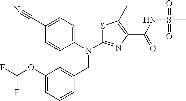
C1(C#N)=CC=C(N(C2=NC(C(NS(C)(=O)=O)=O)=C(C)S2)CC2=CC(OC(F)F)=CC=C2)C=C1
